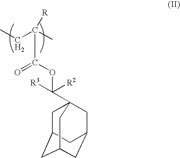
C1C2CC3CC(CC1(C(OC(=O)C(C)(CC)[R])([R2])[R3])C3)C2
